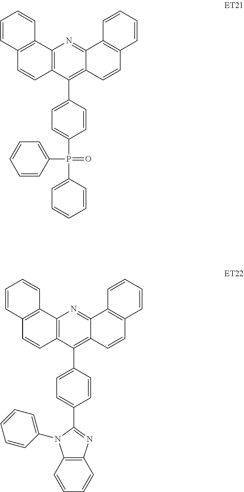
C12=C(C(C3=CC=C(P(C4=CC=CC=C4)(=O)C4=CC=CC=C4)C=C3)=C3C(=N1)C1=C(C=C3)C=CC=C1)C=CC1=C2C=CC=C1.C12=C(N=C(C3=CC=C(C4=C5C(=NC6=C4C=CC4=C6C=CC=C4)C4=C(C=C5)C=CC=C4)C=C3)N1C1=CC=CC=C1)C=CC=C2
